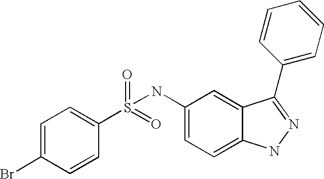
C1=C(Br)C=CC(S(=O)(=O)NC2=CC=C3C(=C2)C(C2=CC=CC=C2)=NN3)=C1
